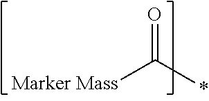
[Marker Mass]C(C)=O
